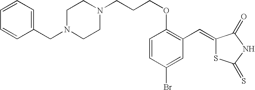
C1=CC=C(CN2CCN(CCCOC3=C(C=C4SC(=S)NC4=O)C=C(Br)C=C3)CC2)C=C1
